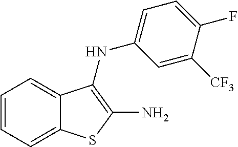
C1=CC=C2C(=C1)C(NC1=CC=C(F)C([CF3])=C1)=C(N)S2
